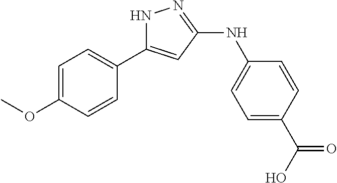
C1=C(OC)C=CC(C2=CC(NC3=CC=C(C(O)=O)C=C3)=NN2)=C1
